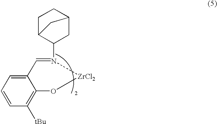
C12=CC=CC([tBu])=C1O[ZrCl2]N(C1CC3CCC1C3)=C2
